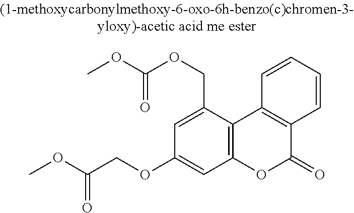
C12=C(C(COC(OC)=O)=CC(OCC(OC)=O)=C1)C1=C(C(=O)O2)C=CC=C1
